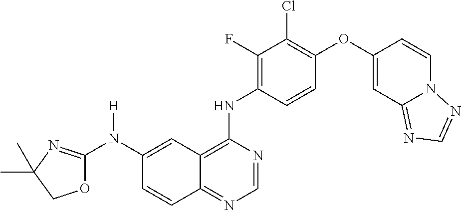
C12=NC=NC(NC3=C(F)C(Cl)=C(OC4=CC5=NC=NN5C=C4)C=C3)=C1C=C(N(C1=NC(C)(C)CO1)[H])C=C2
